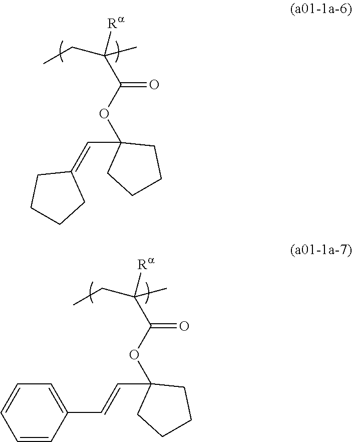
C(C)(C(OC1(C=C2CCCC2)CCCC1)=O)([Ra])CC.C(C)(C(OC1(C=CC2=CC=CC=C2)CCCC1)=O)([Ra])CC
